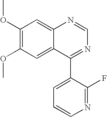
C12=CC(OC)=C(OC)C=C1C(C1=CC=CN=C1F)=NC=N2
